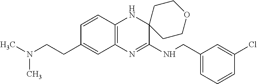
C1=CC2=C(C=C1CCN(C)C)N=C(NCC1=CC=CC(Cl)=C1)C1(N2)CCOCC1
